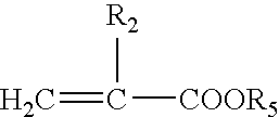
C=C([COOR5])[R2]
